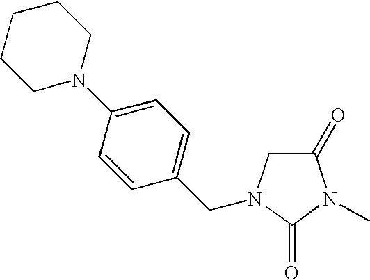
C1=C(N2CCCCC2)C=CC(CN2CC(=O)N(C)C2=O)=C1
